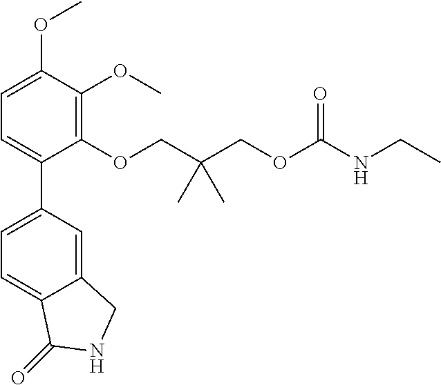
C1(OCC(COC(NCC)=O)(C)C)=C(OC)C(OC)=CC=C1C1=CC=C2C(=C1)CNC2=O
